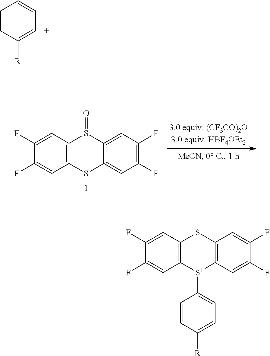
C12=C(C=C(F)C(F)=C1)SC1=C([S+]2C2=CC=C([R])C=C2)C=C(F)C(F)=C1.C1=CC([R])=CC=C1.C12=C(C=C(F)C(F)=C1)S(=O)C1=CC(F)=C(F)C=C1S2
